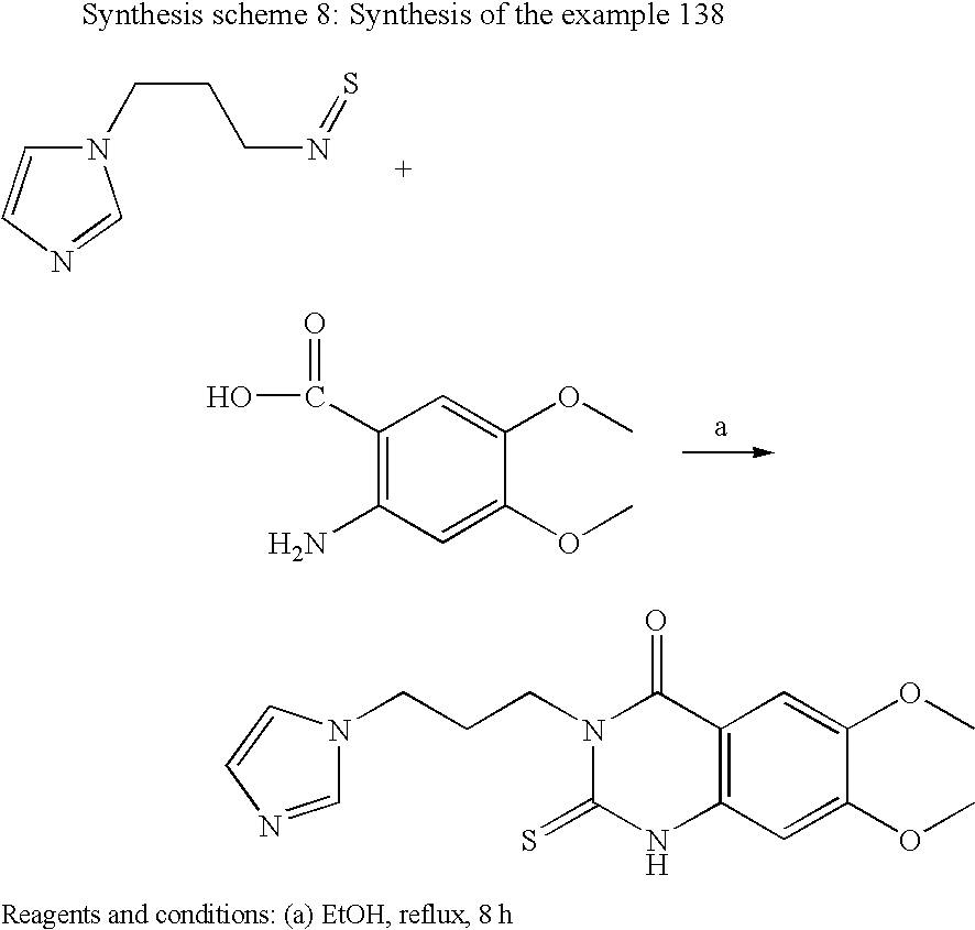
N1(CCCN=S)C=CN=C1.C1(C(=O)O)=C(N)C=C(OC)C(OC)=C1.C1=NC=CN1CCCN1C(=S)NC2=C(C1=O)C=C(OC)C(OC)=C2
